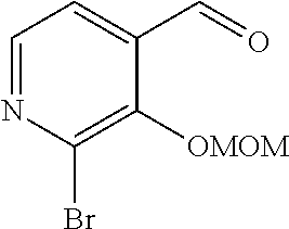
C1=NC(Br)=C([OMOM])C(C=O)=C1
